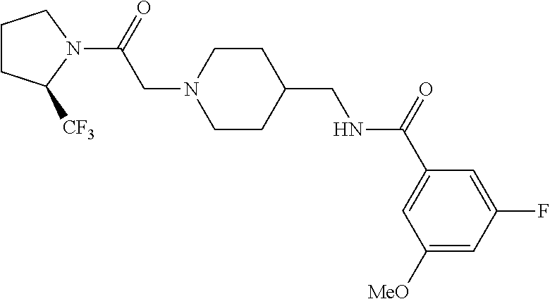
C1CC([CF3])N(C(CN2CCC(CNC(C3=CC([MeO])=CC(F)=C3)=O)CC2)=O)C1
